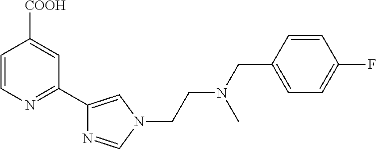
C1=CN=C(C2=CN(CCN(CC3=CC=C(F)C=C3)C)C=N2)C=C1[COOH]
